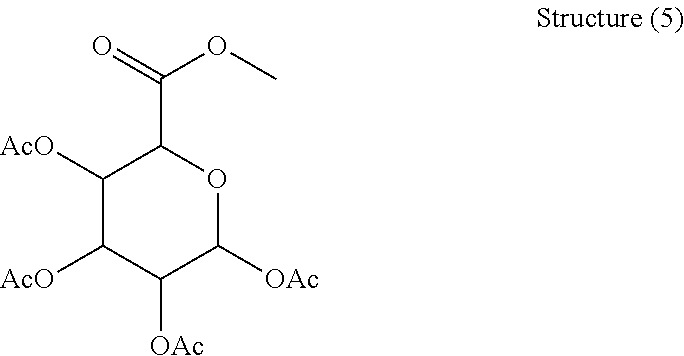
C1([AcO])C([AcO])C([OAc])C([OAc])OC1C(=O)OC
